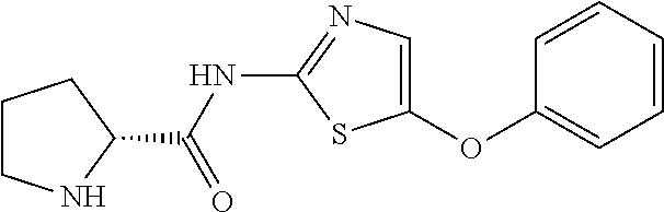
C1=CC=CC=C1OC1=CN=C(NC(=O)C2CCCN2)S1
